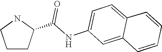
C1CC(C(NC2=CC=C3C(=C2)C=CC=C3)=O)NC1
